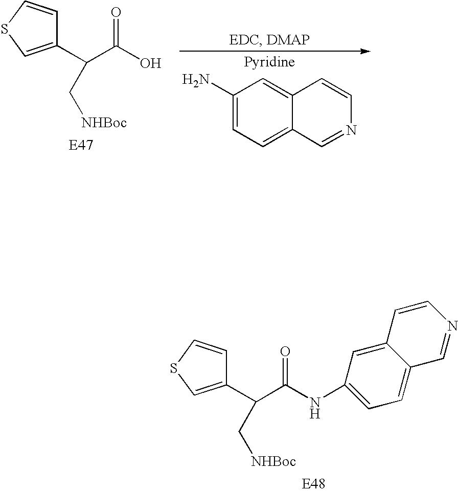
C1(C(C(O)=O)C[NHBoc])=CSC=C1.C1=C2C(=CC(N)=C1)C=CN=C2.C1(C(C(NC2=CC=C3C(=C2)C=CN=C3)=O)C[NHBoc])=CSC=C1
